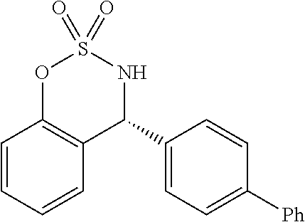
C1=CC=CC2=C1OS(=O)(=O)NC2C1=CC=C([Ph])C=C1
